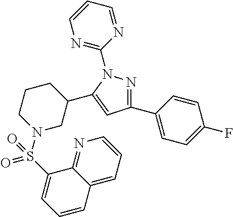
C1(C2=CC(C3=CC=C(F)C=C3)=NN2C2=NC=CC=N2)CCCN(S(C2=CC=CC3=CC=CN=C23)(=O)=O)C1
